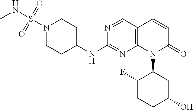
N1(S(NC)(=O)=O)CCC(NC2=NC3=C(C=N2)C=CC(=O)N3C2C(F)CCC(O)C2)CC1
